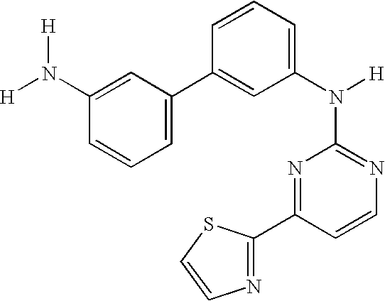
N1=C(N([H])C2=CC=CC(C3=CC=CC(N([H])[H])=C3)=C2)N=C(C2=NC=CS2)C=C1
